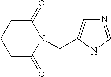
C(N1C(=O)CCCC1=O)C1=CN=CN1
